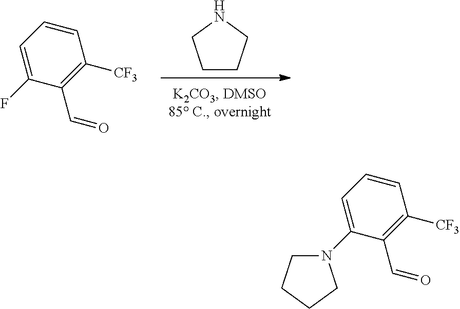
C1CCNC1.C1=CC=C(F)C(C=O)=C1[CF3].C1=CC=C(N2CCCC2)C(C=O)=C1[CF3]
